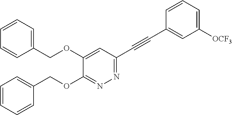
C1=CC=C(COC2=CC(C#CC3=CC([OCF3])=CC=C3)=NN=C2OCC2=CC=CC=C2)C=C1
